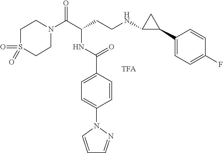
C1N(C(C(CCNC2C(C3=CC=C(F)C=C3)C2)NC(C2=CC=C(N3C=CC=N3)C=C2)=O)=O)CCS(=O)(=O)C1
